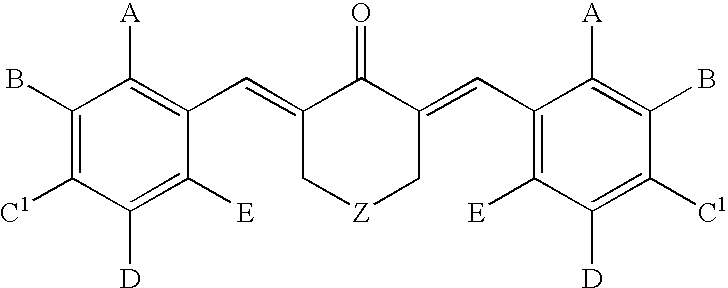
C1(B)=C([C1])C([D])=C([E])C(C=C2C[Z]CC(=CC3=C([E])C([D])=C([C1])C(B)=C3[A])C2=O)=C1[A]
